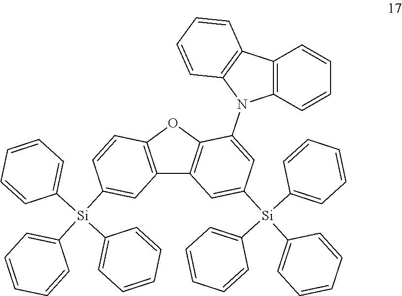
C12=C(OC3=C1C=C([Si](C1=CC=CC=C1)(C1=CC=CC=C1)C1=CC=CC=C1)C=C3N1C3=C(C4=C1C=CC=C4)C=CC=C3)C=CC([Si](C1=CC=CC=C1)(C1=CC=CC=C1)C1=CC=CC=C1)=C2
